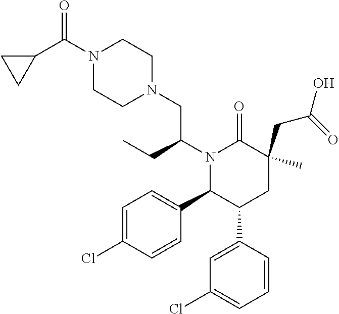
N1(C(CC)CN2CCN(C(C3CC3)=O)CC2)C(C2=CC=C(Cl)C=C2)C(C2=CC(Cl)=CC=C2)CC(CC(=O)O)(C)C1=O
